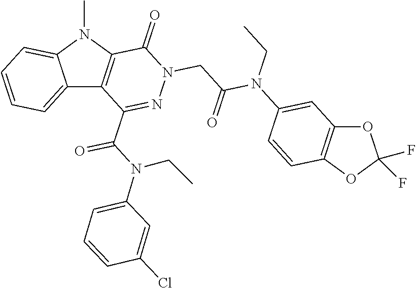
C12=CC=CC=C1N(C)C1=C2C(C(N(CC)C2=CC=CC(Cl)=C2)=O)=NN(CC(N(CC)C2=CC3=C(C=C2)OC(F)(F)O3)=O)C1=O
